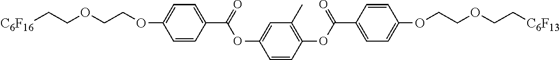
C1=CC(C(OC2=CC(C)=C(OC(C3=CC=C(OCCOCC[C6F13])C=C3)=O)C=C2)=O)=CC=C1OCCOCC[C6F16]
